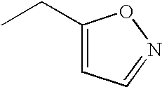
CCC1=CC=NO1
